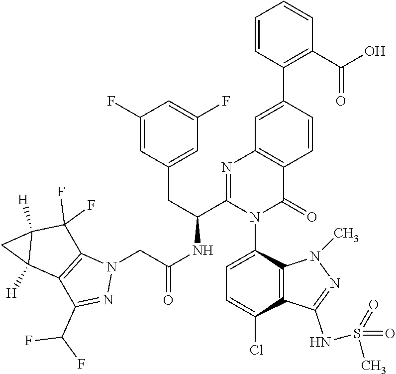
C1=C(N2C(=O)C3=C(N=C2C(NC(CN2C4=C(C(C(F)F)=N2)C2([H])C([H])(C4(F)F)C2)=O)CC2=CC(F)=CC(F)=C2)C=C(C2=C(C(O)=O)C=CC=C2)C=C3)C2=C(C(Cl)=C1)C(NS(=O)(=O)C)=NN2C
